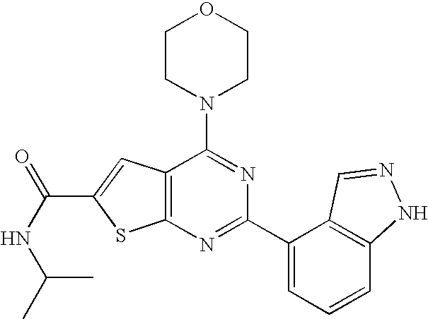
C1CN(C2=NC(C3=CC=CC4=C3C=NN4)=NC3=C2C=C(C(NC(C)C)=O)S3)CCO1
